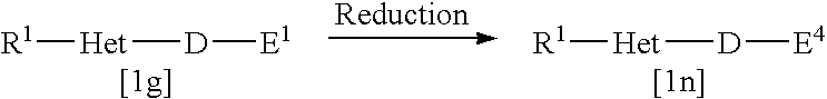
[R1][Het][D][E1].[R1][Het][D][E4]
